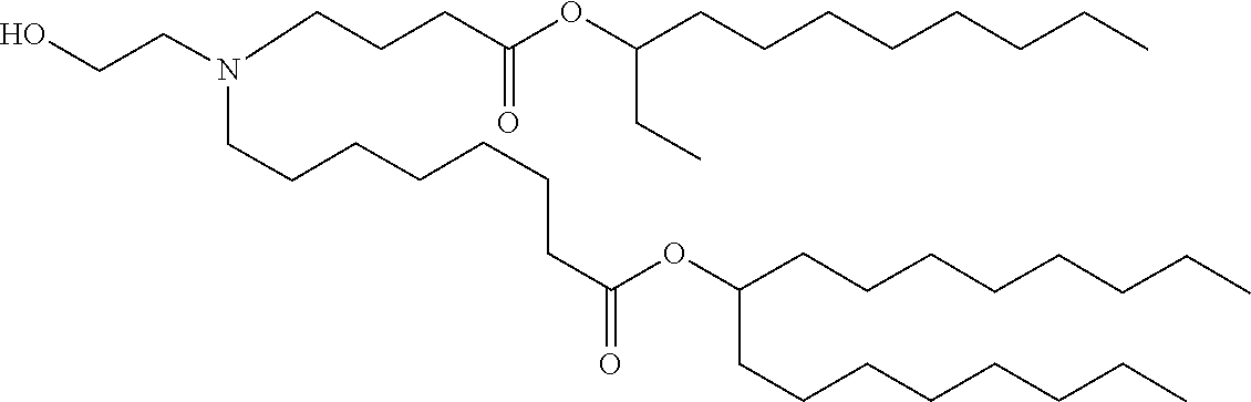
C(C(=O)OC(CCCCCCCC)CCCCCCCC)CCCCCCN(CCCC(=O)OC(CC)CCCCCCCC)CCO
